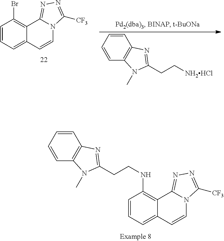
C1=CC=C2C(=C1Br)C1=NN=C([CF3])N1C=C2.C1=CC2=C(C=C1)N=C(CC[NH2HCl])N2C.C1=CC2=C(C=C1)N=C(CCNC1=C3C(=CC=C1)C=CN1C3=NN=C1[CF3])N2C
